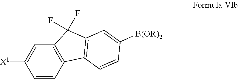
C1=CC2=C(C=C1[X1])C(F)(F)C1=C2C=CC([B(OR)2])=C1
